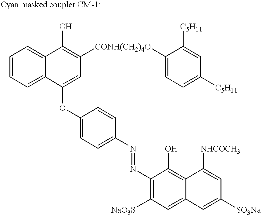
C1=CC=C2C(=C1)C(O)=C([CONH(CH2)4O]C1=CC=C([C5H11])C=C1[C5H11])C=C2OC1=CC=C(N=NC2=C([NaO3S])C=C3C(=C2O)C([NHCOCH3])=CC([SO3Na])=C3)C=C1
